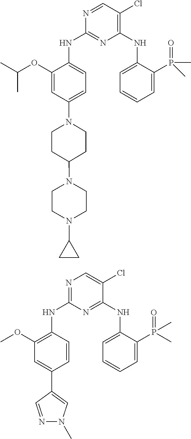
N1=CC(Cl)=C(NC2=CC=CC=C2P(C)(C)=O)N=C1NC1=CC=C(N2CCC(N3CCN(C4CC4)CC3)CC2)C=C1OC(C)C.N1=C(NC2=C(OC)C=C(C3=CN(C)N=C3)C=C2)N=C(NC2=CC=CC=C2P(C)(C)=O)C(Cl)=C1
